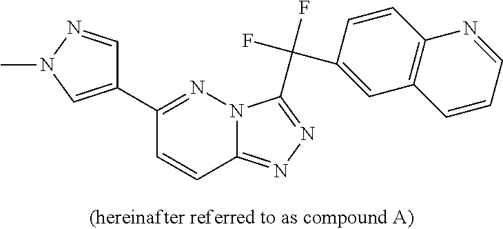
C1(C2=NN3C(=NN=C3C(F)(F)C3=CC4=C(C=C3)N=CC=C4)C=C2)=CN(C)N=C1
